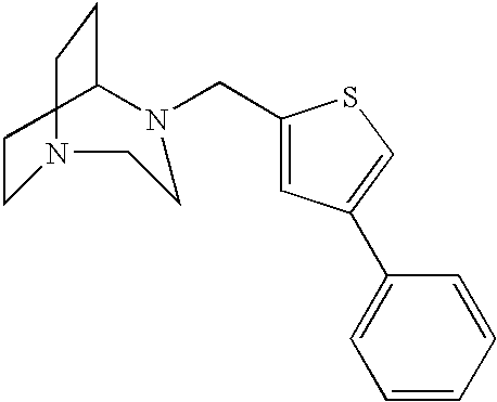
C1CN(CC2=CC(C3=CC=CC=C3)=CS2)CCN(CC)C1
